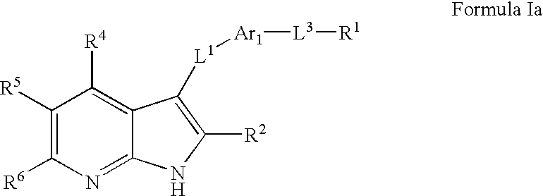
N1=C2C(=C([R4])C([R5])=C1[R6])C([L1][Ar1][L3][R1])=C([R2])N2
